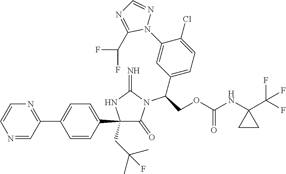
C1(C2=CC=C(C3=NC=CN=C3)C=C2)(CC(C)(C)F)C(=O)N(C(C2=CC=C(Cl)C(N3N=CN=C3C(F)F)=C2)COC(NC2(C(F)(F)F)CC2)=O)C(=N)N1
